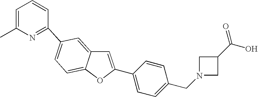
C1=C(C2=CC=C(CN3CC(C(O)=O)C3)C=C2)OC2=CC=C(C3=NC(C)=CC=C3)C=C12
